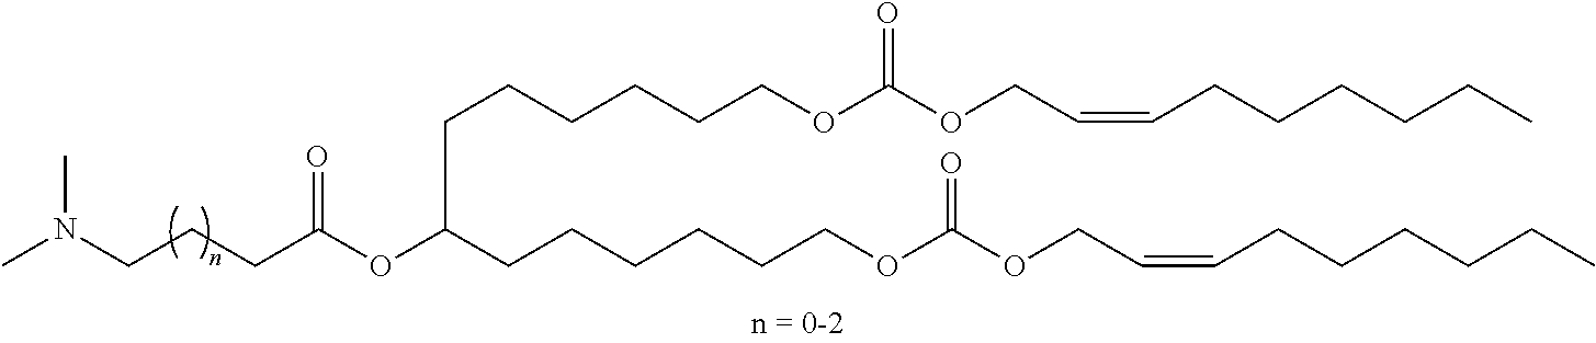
C(CC(OC(CCCCCCOC(OCC=CCCCCCC)=O)CCCCCCOC(OCC=CCCCCCC)=O)=O)CN(C)C
